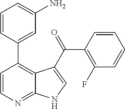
C1=CN=C2C(=C1C1=CC(N)=CC=C1)C(C(=O)C1=C(F)C=CC=C1)=CN2
